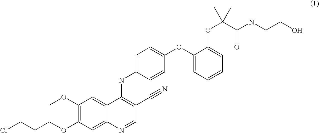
N(C1=CC=C(OC2=CC=CC=C2OC(C(=O)NCCO)(C)C)C=C1)C1=C(C#N)C=NC2=CC(OCCCCl)=C(OC)C=C12
